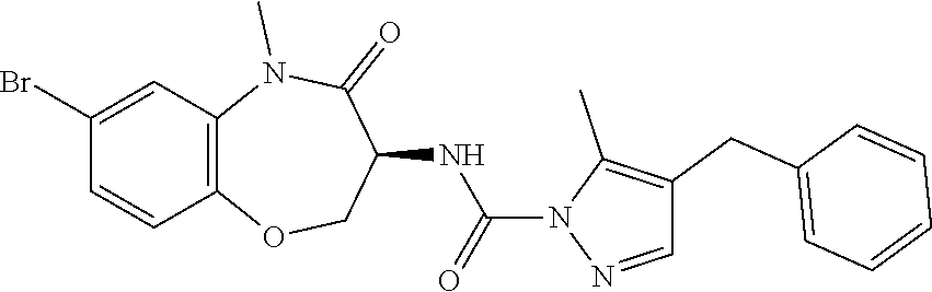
C1=NN(C(=O)NC2C(=O)N(C)C3=C(OC2)C=CC(Br)=C3)C(C)=C1CC1=CC=CC=C1
